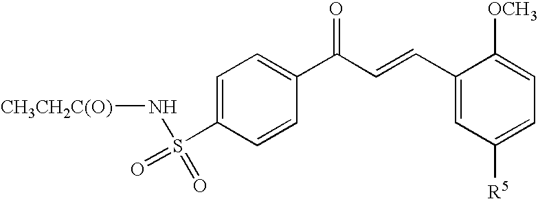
C1=C(S(=O)(N[CH3CH2C(O)])=O)C=CC(C(C=CC2=CC([R5])=CC=C2[OCH3])=O)=C1
